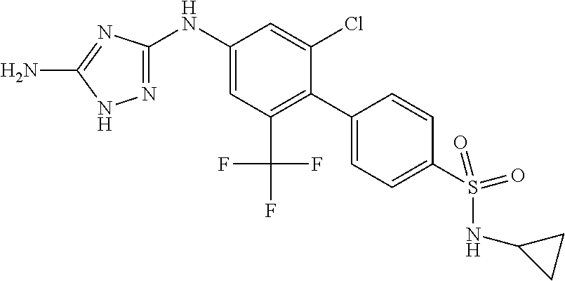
C1(NC2=CC(C(F)(F)F)=C(C3=CC=C(S(NC4CC4)(=O)=O)C=C3)C(Cl)=C2)=NNC(N)=N1
